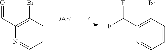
[DAST]F.N1=CC=CC(Br)=C1C=O.N1=CC=CC(Br)=C1C(F)F
